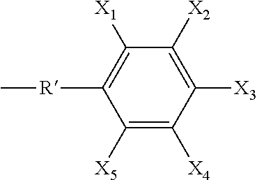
C1([X2])=C([X3])C([X4])=C([X5])C([R]C)=C1[X1]
